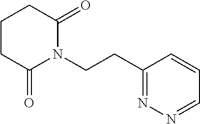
C1(CCN2C(=O)CCCC2=O)=NN=CC=C1
